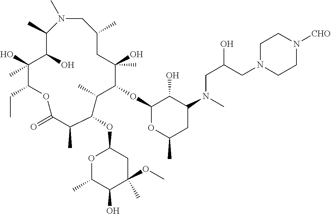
N1(C)CC(C)CC(O)(C)C(OC2OC(C)CC(N(CC(CN3CCN([CHO])CC3)O)C)C2O)C(C)C(OC2OC(C)C(O)C(C)(OC)C2)C(C)C(=O)OC(CC)C(O)(C)C(O)C1C
